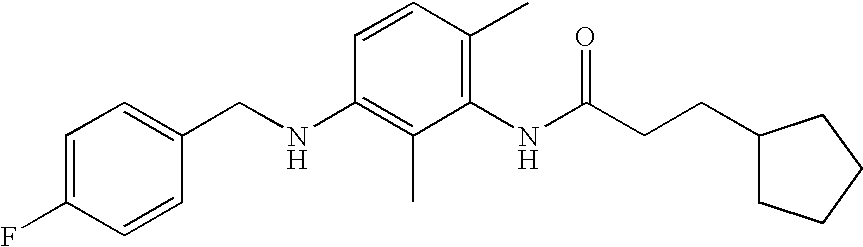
C1(NCC2=CC=C(F)C=C2)=C(C)C(NC(CCC2CCCC2)=O)=C(C)C=C1
